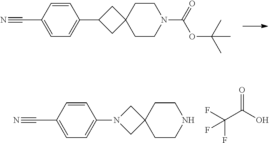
C1(C2=CC=C(C#N)C=C2)CC2(C1)CCN(C(=O)OC(C)(C)C)CC2.N1(C2=CC=C(C#N)C=C2)CC2(C1)CCNCC2.O=C(C(F)(F)F)O
